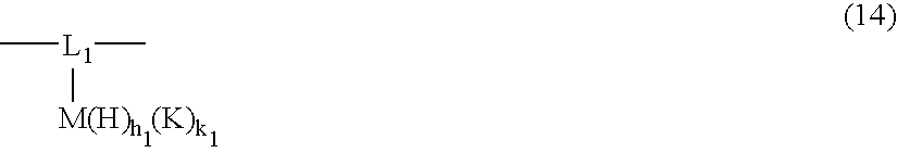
C[L1](C)[M(H)h].[(K)k]
